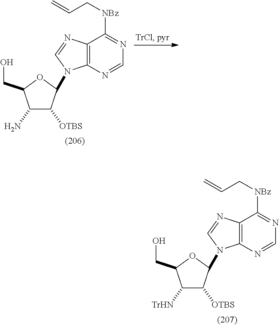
C1([TrHN])C([OTBS])C(N2C3=C(N=C2)C([NBz]CC=C)=NC=N3)OC1CO.C1(N)C([OTBS])C(N2C3=C(N=C2)C([NBz]CC=C)=NC=N3)OC1CO
